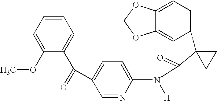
C1=C2C(=CC(C3(C(=O)N(C4=CC=C(C(=O)C5=CC=CC=C5OC)C=N4)[H])CC3)=C1)OCO2
